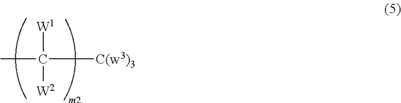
CC([C(w3)3])([W1])[W2]
